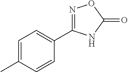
C1=C(C)C=CC(C2=NOC(=O)N2)=C1
